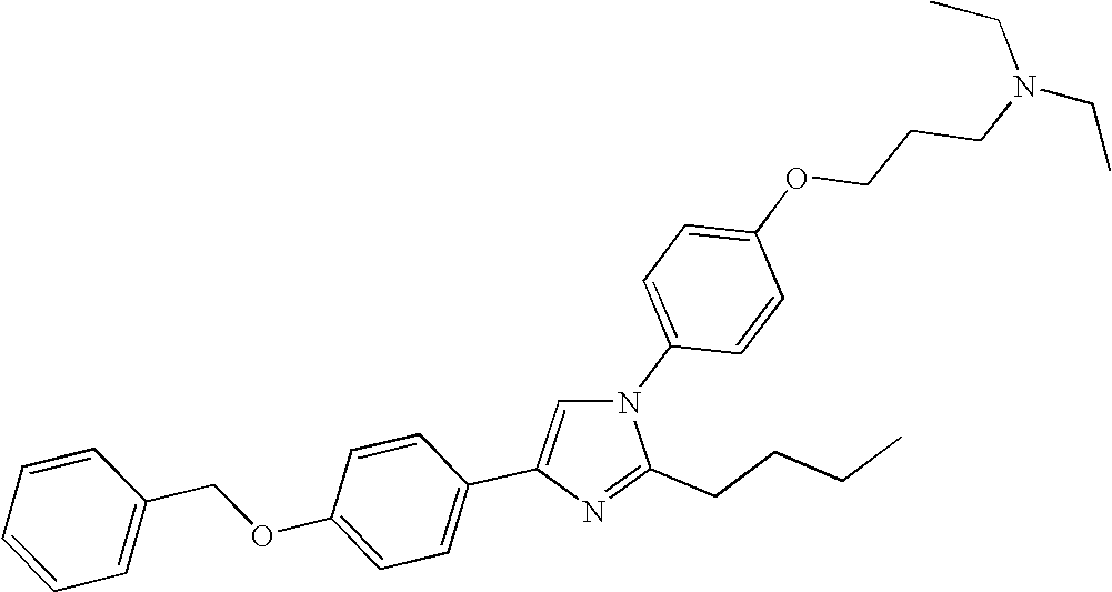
C1=C(OCCCN(CC)CC)C=CC(N2C=C(C3=CC=C(OCC4=CC=CC=C4)C=C3)N=C2CCCC)=C1
